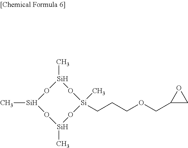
C[Si]1O[Si](C)O[Si](C)O[Si](C)(CCCOCC2CO2)O1
